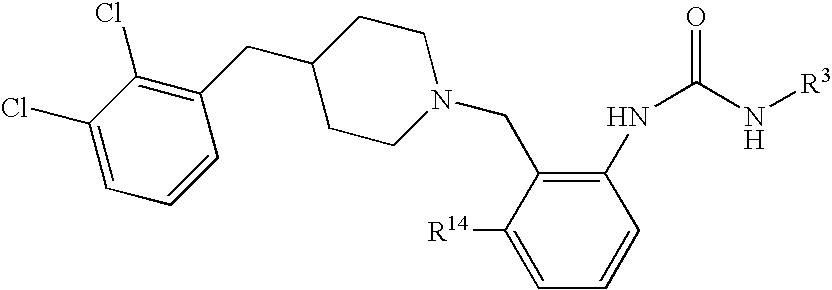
C1=C([R14])C(CN2CCC(CC3=C(Cl)C(Cl)=CC=C3)CC2)=C(NC(N[R3])=O)C=C1
